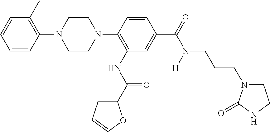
C1=CC=CC(C)=C1N1CCN(C2=C(NC(C3=CC=CO3)=O)C=C(C(=O)N(CCCN3CCNC3=O)[H])C=C2)CC1
